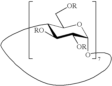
C1C([RO])C([OR])C(O)OC1C[OR]
